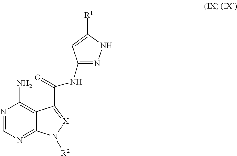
N1=CN=C2C(=C1N)C(C(=O)NC1=NNC([R1])=C1)=[X]N2[R2]
